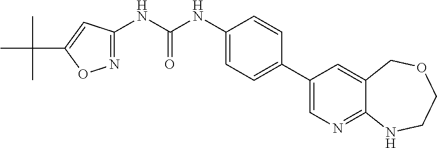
N(C(NC1=CC=C(C2=CN=C3C(=C2)COCCN3)C=C1)=O)C1=NOC(C(C)(C)C)=C1
